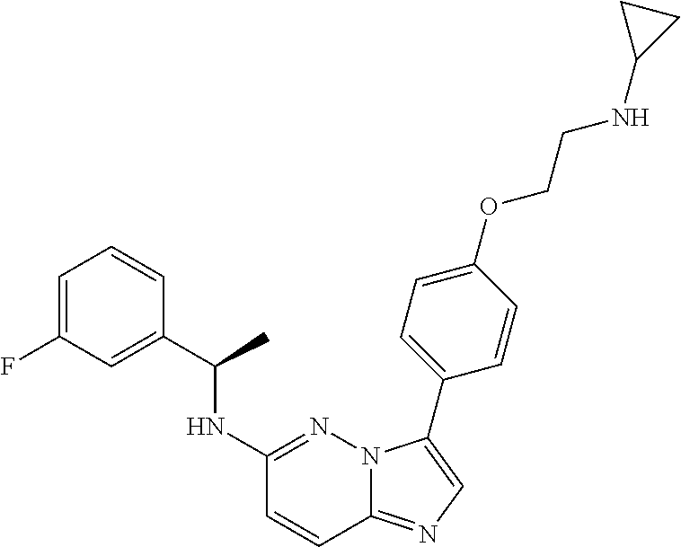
C1=C(F)C=C(C(NC2=NN3C(=NC=C3C3=CC=C(OCCNC4CC4)C=C3)C=C2)C)C=C1
